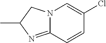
C12=NC(C)CN1C=C(Cl)C=C2
